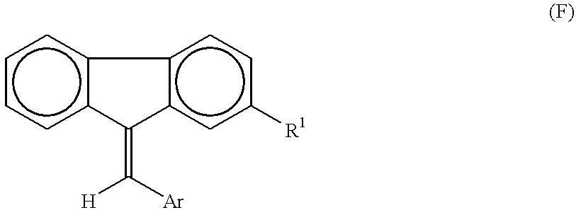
c12c(ccc([R1])c1)-c1c(cccc1)C2=C([H])[Ar]
